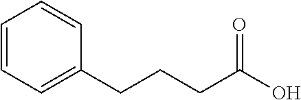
C1=CC=C(CCCC(O)=O)C=C1
